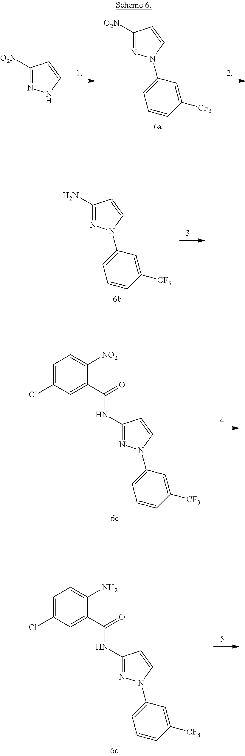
[O2N]C1=NN(C2=CC=CC([CF3])=C2)C=C1.[O2N]C1=NNC=C1.NC1=NN(C2=CC=CC([CF3])=C2)C=C1.[NO2]C1=CC=C(Cl)C=C1C(=O)NC1=NN(C2=CC=CC([CF3])=C2)C=C1.NC1=CC=C(Cl)C=C1C(=O)NC1=NN(C2=CC=CC([CF3])=C2)C=C1
